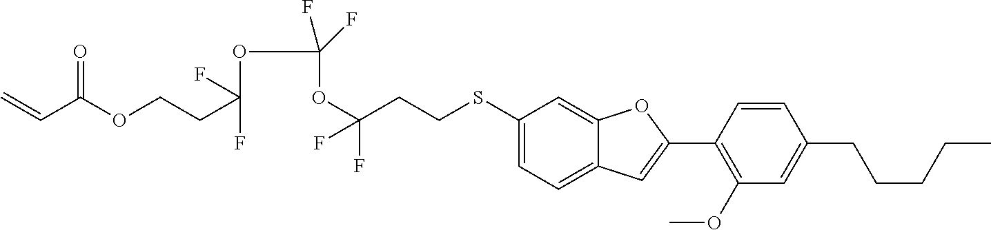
C1(SCCC(OC(OC(CCOC(C=C)=O)(F)F)(F)F)(F)F)=CC=C2C(=C1)OC(C1=C(OC)C=C(CCCCC)C=C1)=C2
